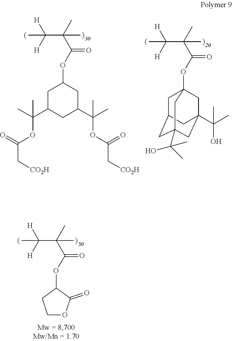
CC([H])([H])C(C)(C(OC12CC3CC(C(C)(O)C)(CC(C(C)(C)O)(C1)C3)C2)=O)C.CC([H])([H])C(C)(C(OC1CC(C(C)(C)OC(=O)C[CO2H])CC(C(C)(C)OC(=O)C[CO2H])C1)=O)C.CC([H])([H])C(C)(C(OC1CCOC1=O)=O)C
